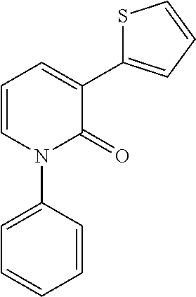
C1=CN(C2=CC=CC=C2)C(=O)C(C2=CC=CS2)=C1
